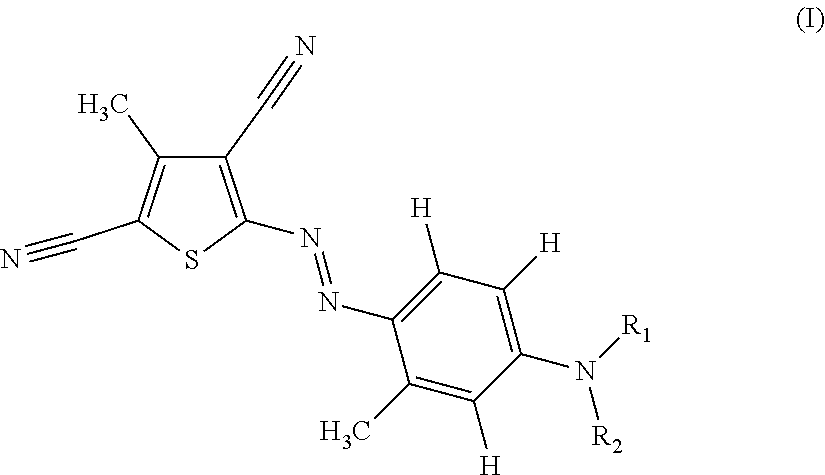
C1(C)=C([H])C(N([R1])[R2])=C([H])C([H])=C1N=NC1=C(C#N)C(C)=C(C#N)S1
